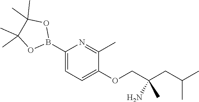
C1(B2OC(C)(C)C(C)(C)O2)=CC=C(OCC(CC(C)C)(C)N)C(C)=N1
